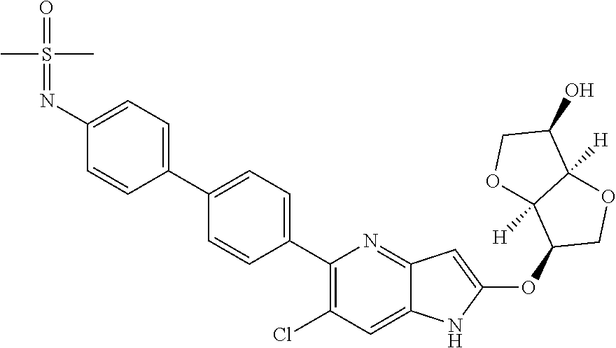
C1(C2=CC=C(C3=C(Cl)C=C4C(=N3)C=C(OC3COC5([H])C3([H])OCC5O)N4)C=C2)=CC=C(N=S(=O)(C)C)C=C1
